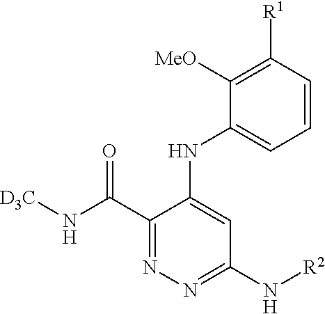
N(C(C1=NN=C(N[R2])C=C1NC1=CC=CC([R1])=C1[MeO])=O)[D3C]
